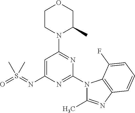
C1=C(N=S(=O)(C)C)N=C(N2C(C)=NC3=C2C(F)=CC=C3)N=C1N1C(C)COCC1
